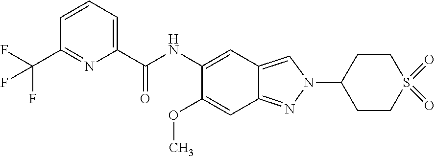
C1(C(NC2=CC3=CN(C4CCS(=O)(=O)CC4)N=C3C=C2OC)=O)=CC=CC(C(F)(F)F)=N1
